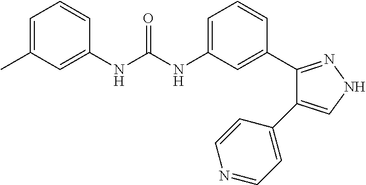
C1=C(C)C=C(NC(NC2=CC=CC(C3=NNC=C3C3=CC=NC=C3)=C2)=O)C=C1
